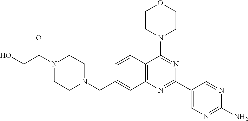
C(N1CCN(C(C(O)C)=O)CC1)C1=CC2=C(C(N3CCOCC3)=NC(C3=CN=C(N)N=C3)=N2)C=C1
